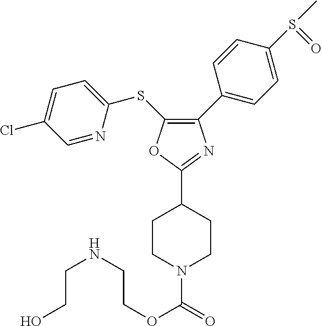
C1(C2=CC=C(S(C)=O)C=C2)=C(SC2=CC=C(Cl)C=N2)OC(C2CCN(C(OCCNCCO)=O)CC2)=N1
